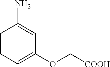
C1=CC=C(OC[COOH])C=C1N
